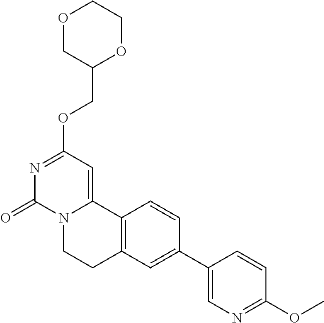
O1CC(COC2=NC(=O)N3C(=C2)C2=C(CC3)C=C(C3=CN=C(OC)C=C3)C=C2)OCC1
